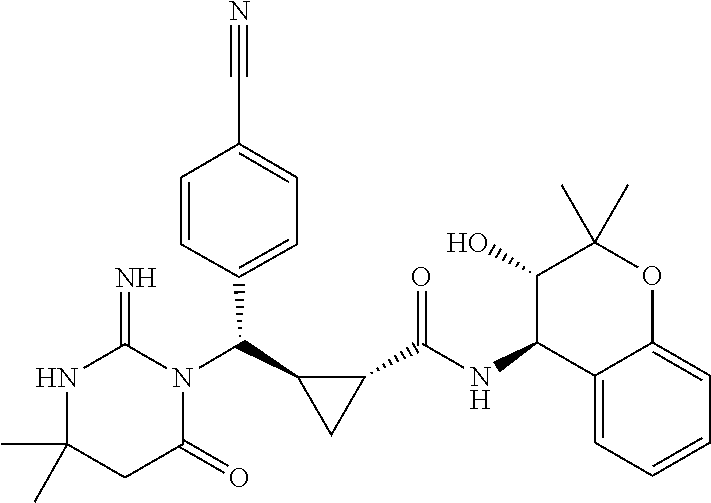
CC1(C)NC(=N)N(C(C2CC2C(NC2C3=CC=CC=C3OC(C)(C)C2O)=O)C2=CC=C(C#N)C=C2)C(=O)C1
